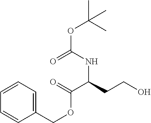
C1=CC=C(COC(C(CCO)NC(OC(C)(C)C)=O)=O)C=C1
